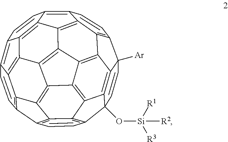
C1=CC2(O[Si]([R2])([R1])[R3])C3=C4C1([Ar])C1=C5C4=C4C6=C3C3=C2C=CC2=C3C3=C6C6=C4C4=C5C(=C5C=CC7=C8C(=C6C7=C45)C3=C2C=C8)C=C1
